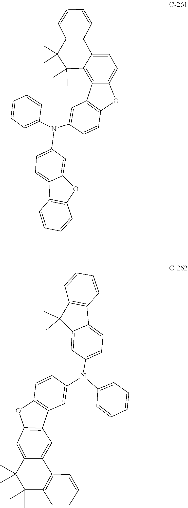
C12=C(C=CC=C1)C1=CC=C3C(=C1C(C)(C)C2(C)C)C1=C(C=CC(N(C2=CC=CC=C2)C2=CC=C4C5=C(C=CC=C5)OC4=C2)=C1)O3.C12=C(C=CC=C1)C1=CC=C(N(C3=CC4=C(C=C3)OC3=C4C=C4C(=C3)C(C)(C)C(C)(C)C3=C4C=CC=C3)C3=CC=CC=C3)C=C1C2(C)C
